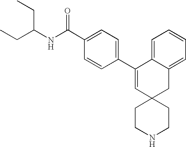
C1(C2=CC3(CC4=CC=CC=C24)CCNCC3)=CC=C(C(NC(CC)CC)=O)C=C1
